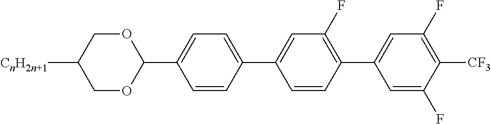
C1=CC(C2=CC(F)=C(C3=CC(F)=C([CF3])C(F)=C3)C=C2)=CC=C1C1OCC([CnH2n+1])CO1
